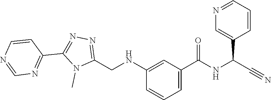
N1(C)C(CNC2=CC(C(=O)NC(C#N)C3=CN=CC=C3)=CC=C2)=NN=C1C1=NC=NC=C1
